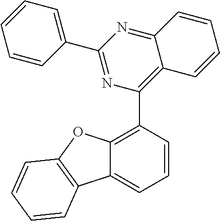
C12=C(C3=C4C(=NC(C5=CC=CC=C5)=N3)C=CC=C4)C=CC=C1C1=C(O2)C=CC=C1
